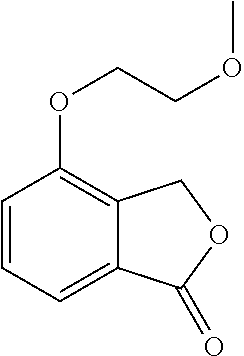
C1=CC=C2C(=C1OCCOC)COC2=O
